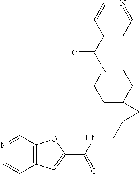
C1C2(CCN(C(C3=CC=NC=C3)=O)C1)C(CNC(C1=CC3=C(O1)C=NC=C3)=O)C2
